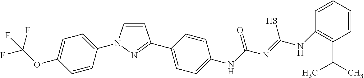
C1=CN(C2=CC=C(OC(F)(F)F)C=C2)N=C1C1=CC=C([N H]C(N=C([N H]C2=C(C(C)C)C=CC=C2)S)=O)C=C1
